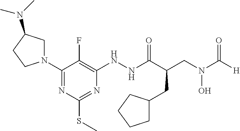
C1(N2CC(N(C)C)CC2)=NC(SC)=NC(NNC(C(CN(C([H])=O)O)CC2CCCC2)=O)=C1F
